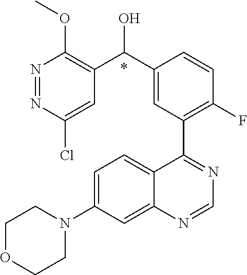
C12=CC(N3CCOCC3)=CC=C1C(C1=C(F)C=CC(C(C3=C(OC)N=NC(Cl)=C3)O)=C1)=NC=N2.*
